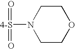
C1CN([4-S](=O)=O)CCO1
